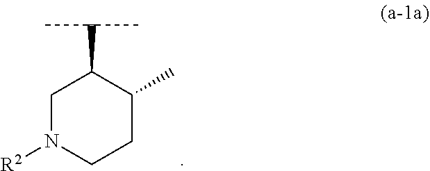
C1N([R2])CCC(C)C1C(C)C
